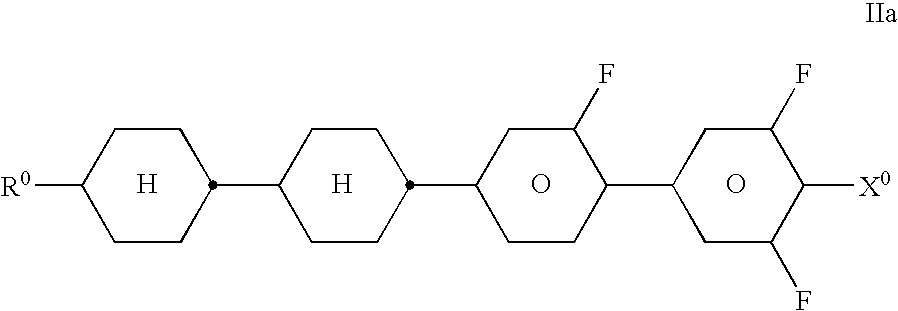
[H].O.[H].[R0]C1CCC(C2CCC(C3CCC(C4CC(F)C([X0])C(F)C4)C(F)C3)CC2)CC1.O
